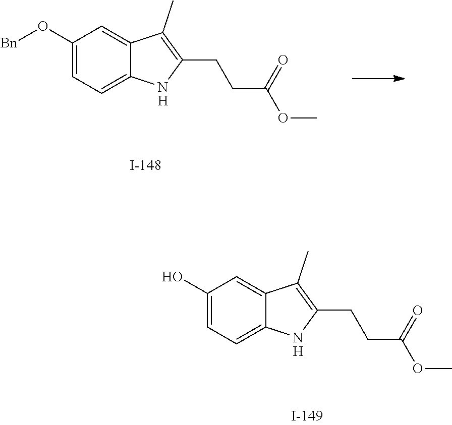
C1(O)=CC=C2C(=C1)C(C)=C(CCC(OC)=O)N2.[H].C1(O[Bn])=CC=C2C(=C1)C(C)=C(CCC(OC)=O)N2.[H]
